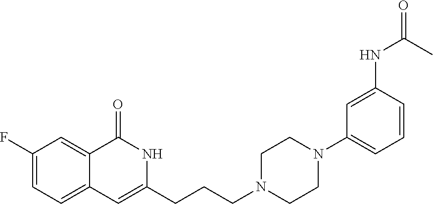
C1(F)=CC=C2C(=C1)C(=O)NC(CCCN1CCN(C3=CC=CC(NC(=O)C)=C3)CC1)=C2
